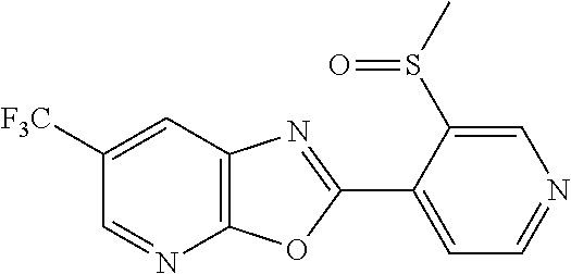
C12=C(C=C([F3C])C=N1)N=C(C1=CC=NC=C1S(C)=O)O2
